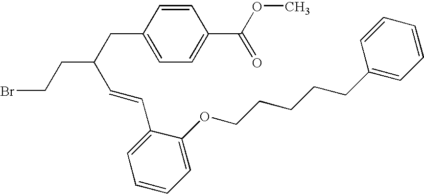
BrCCC(C=CC1=CC=CC=C1OCCCCCC1=CC=CC=C1)CC1=CC=C(C(OC)=O)C=C1
